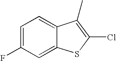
C1=C(F)C=C2C(=C1)C(C)=C(Cl)S2
